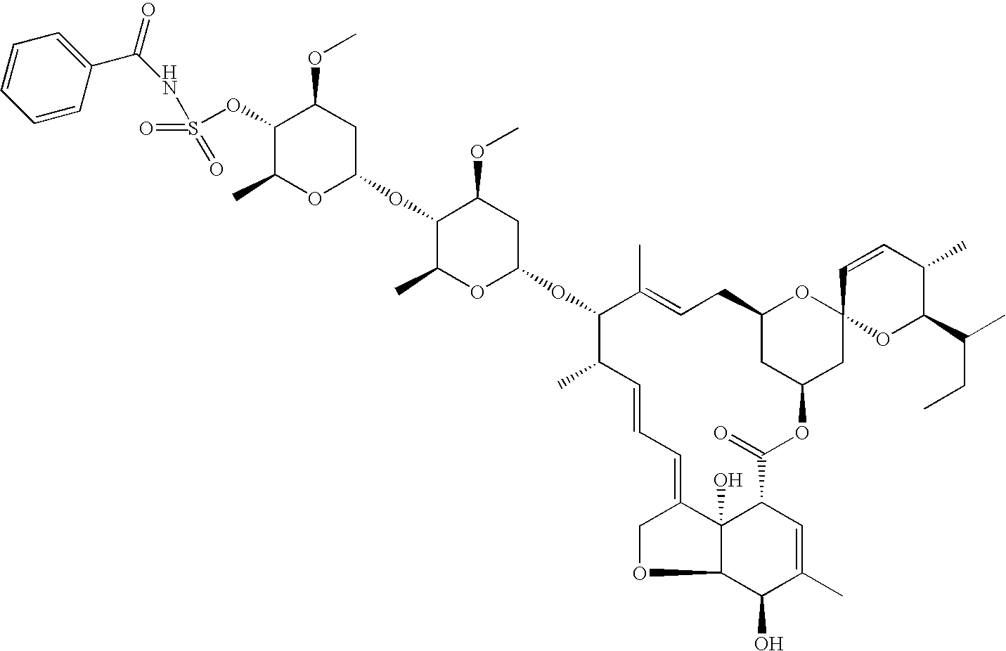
C1(OS(=O)(=O)NC(C2=CC=CC=C2)=O)C(C)OC(OC2C(C)OC(OC3C(C)C=CC=C4COC5C4(O)C(C=C(C)C5O)C(=O)OC4CC(CC=C3C)OC3(C4)OC(C(CC)C)C(C)C=C3)CC2OC)CC1OC
